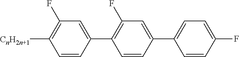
[CnH2n+1]C1=C(F)C=C(C2=C(F)C=C(C3=CC=C(F)C=C3)C=C2)C=C1
